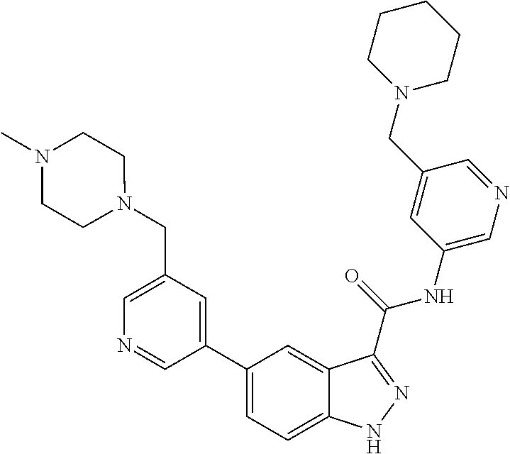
C1(CN2CCN(C)CC2)=CN=CC(C2=CC=C3C(=C2)C(C(NC2=CN=CC(CN4CCCCC4)=C2)=O)=NN3)=C1
